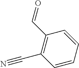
C1=CC=CC(C=O)=C1C#N
